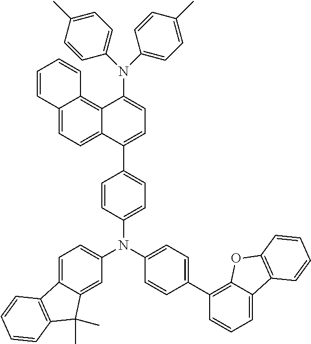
C1=CC2=CC=C3C(=C2C=C1)C(N(C1=CC=C(C)C=C1)C1=CC=C(C)C=C1)=CC=C3C1=CC=C(N(C2=CC=C(C3=C4C(=CC=C3)C3=C(O4)C=CC=C3)C=C2)C2=CC=C3C(=C2)C(C)(C)C2=C3C=CC=C2)C=C1
